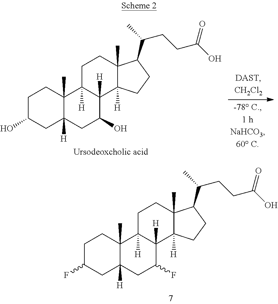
C1C(O)CC2([H])C(C)(C1)C1([H])C([H])(C(O)C2)C2([H])C(C)(CC1)C(C(C)CCC(O)=O)CC2.C1C(F)CC2([H])C(C)(C1)C1([H])C([H])(C(F)C2)C2([H])C(C)(CC1)C(C(C)CCC(O)=O)CC2
